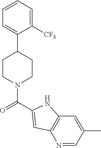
C1=C(C2CCN(C(=O)C3=CC4=C(C=C(C)C=N4)N3)CC2)C([CF3])=CC=C1
